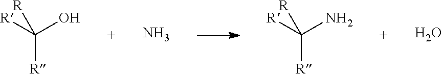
[R]C(O)([R])[R].N.[R]C(N)([R])[R].O
